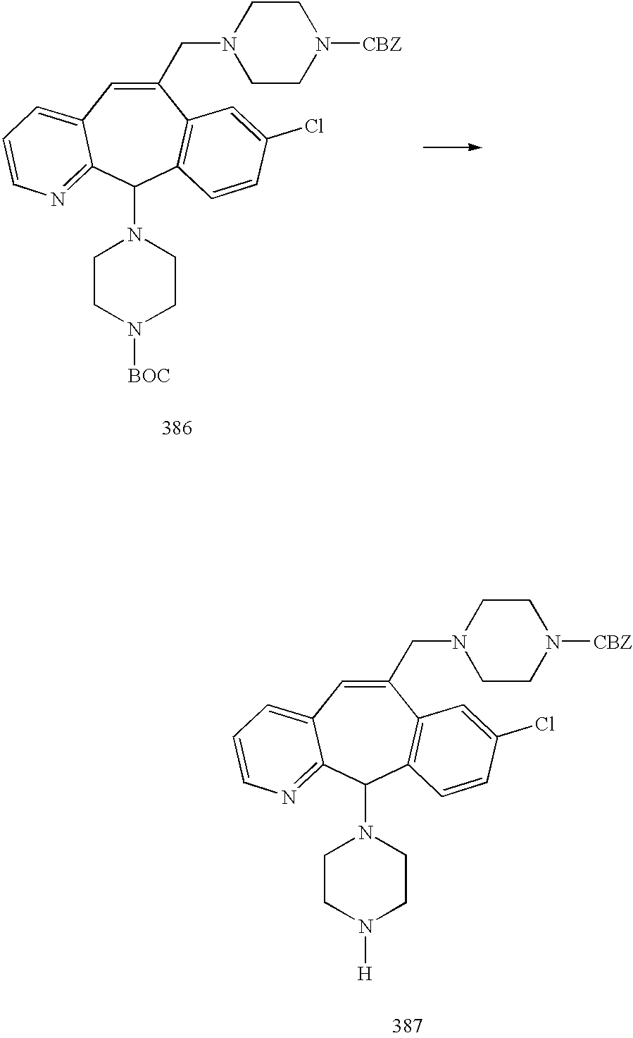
C1(CN2CCN([CBZ])CC2)=CC2=CC=CN=C2C(N2CCN([H])CC2)C2=C1C=C(Cl)C=C2.C1(CN2CCN([CBZ])CC2)=CC2=CC=CN=C2C(N2CCN([BOC])CC2)C2=C1C=C(Cl)C=C2
